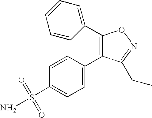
C1(C2=CC=CC=C2)=C(C2=CC=C(S(=O)(=O)N)C=C2)C(CC)=NO1
